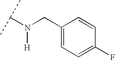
C(N([H])CC1=CC=C(F)C=C1)(C)C
